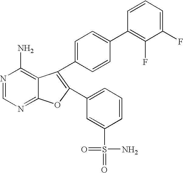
N1=CN=C2C(=C1N)C(C1=CC=C(C3=C(F)C(F)=CC=C3)C=C1)=C(C1=CC=CC(S(=O)(N)=O)=C1)O2
